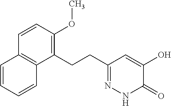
C1=CC(OC)=C(CCC2=NNC(=O)C(O)=C2)C2=C1C=CC=C2
